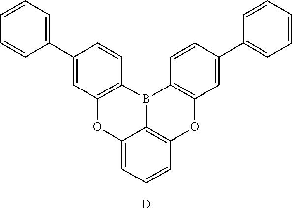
C1=CC=C(C2=CC3=C(C=C2)B2C4=C(C=CC=C4O3)OC3=C2C=CC(C2=CC=CC=C2)=C3)C=C1.[D]
